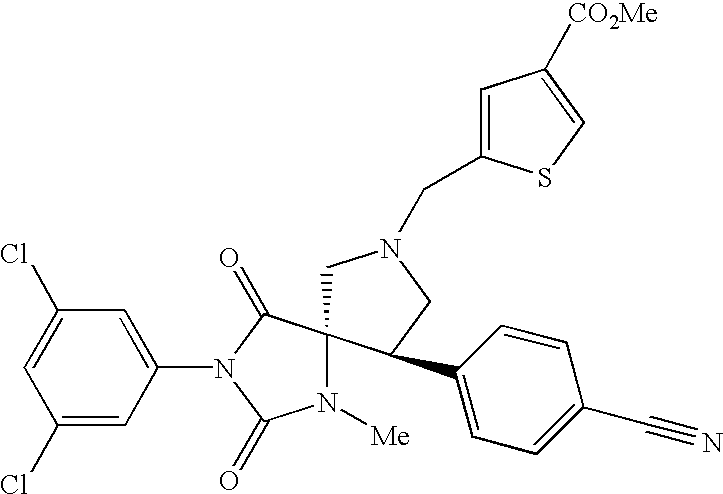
C1(Cl)=CC(N2C(=O)C3(N([Me])C2=O)CN(CC2=CC([CO2Me])=CS2)CC3C2=CC=C(C#N)C=C2)=CC(Cl)=C1
